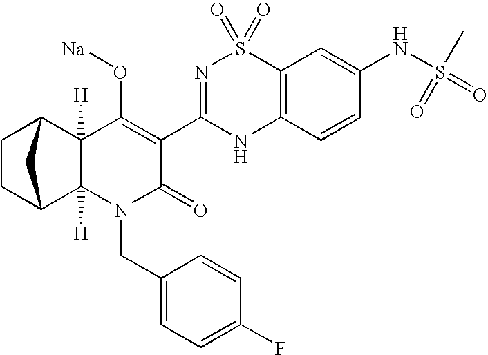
C1CC2C3([H])C([H])(C1C2)C(O[Na])=C(C1=NS(=O)(=O)C2=C(N1)C=CC(NS(C)(=O)=O)=C2)C(=O)N3CC1=CC=C(F)C=C1
